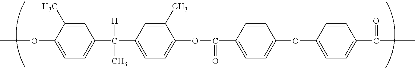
COC1=CC=C(C([H])(C)C2=CC=C(OC(C3=CC=C(OC4=CC=C(C(C)=O)C=C4)C=C3)=O)C(C)=C2)C=C1C
